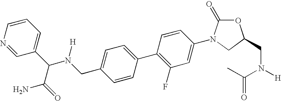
N1=CC(C(N(CC2=CC=C(C3=C(F)C=C(N4CC(CN([H])C(C)=O)OC4=O)C=C3)C=C2)[H])C(=O)N)=CC=C1
